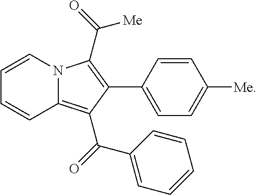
C1=CN2C(=C(C(=O)C3=CC=CC=C3)C(C3=CC=C([Me])C=C3)=C2C(=O)[Me])C=C1
